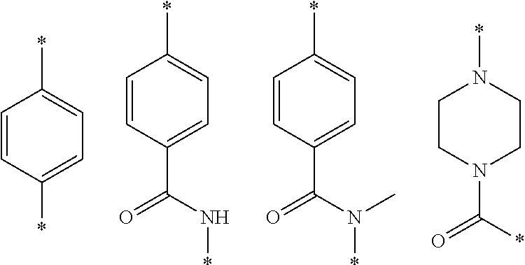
C1=CC(*)=CC=C1*.C1=CC(C(N*)=O)=CC=C1*.C1=CC(C(N(*)C)=O)=CC=C1*.C1CN(C(*)=O)CCN1*
